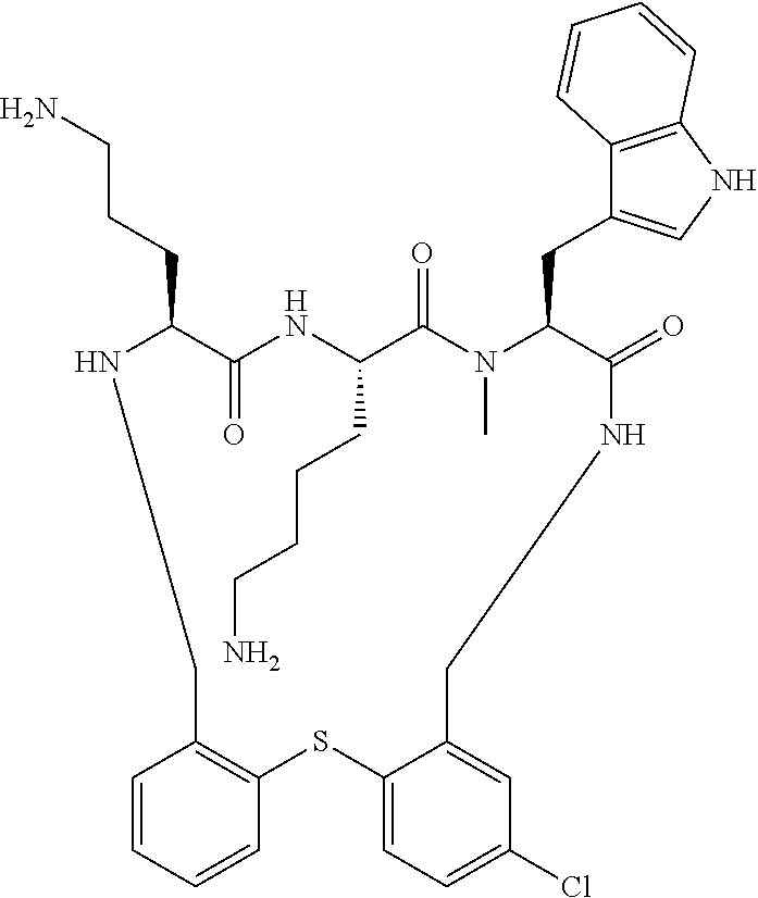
C1=CC=CC2=C1CNC(CCCN)C(=O)NC(CCCCN)C(=O)N(C)C(CC1=CNC3=C1C=CC=C3)C(=O)NCC1=CC(Cl)=CC=C1S2
